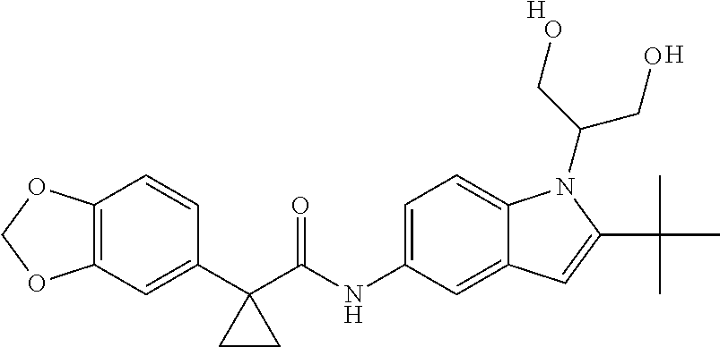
C12=C(C=C(C3(C(NC4=CC=C5C(=C4)C=C(C(C)(C)C)N5C(CO)CO)=O)CC3)C=C1)OCO2.[H].[H]
